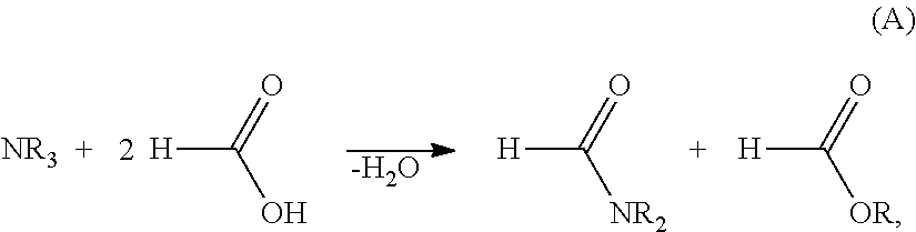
[-H2O].[H]C(=O)O.[H]C([NR2])=O.[H]C([OR])=O
